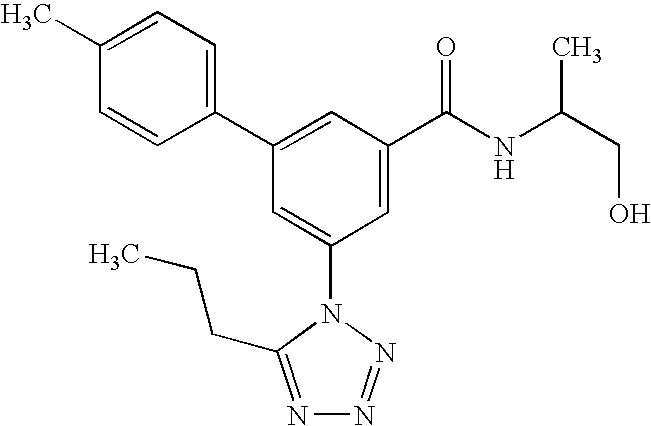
C1(C2=CC(C(NC(CO)C)=O)=CC(N3C(CCC)=NN=N3)=C2)=CC=C(C)C=C1
